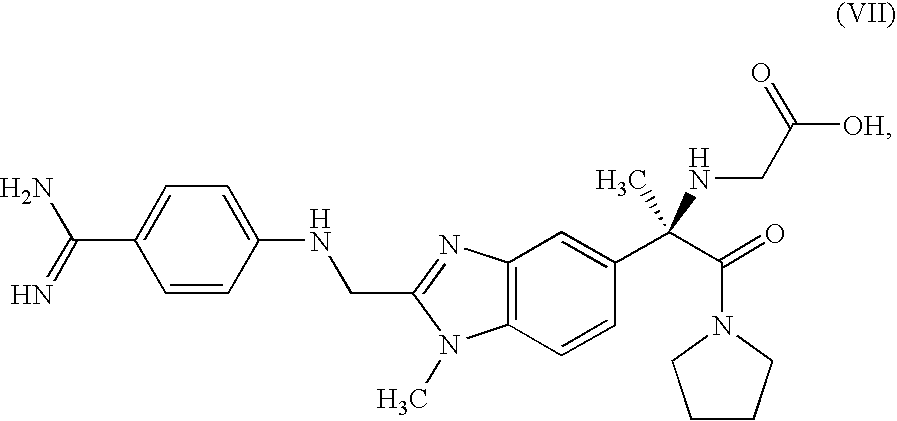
C1=CC(NCC2=NC3=C(C=CC(C(C(N4CCCC4)=O)(NCC([OH])=O)C)=C3)N2C)=CC=C1C(N)=N
